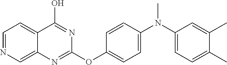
C1=NC=C2C(=C1)C(O)=NC(OC1=CC=C(N(C3=CC=C(C)C(C)=C3)C)C=C1)=N2
